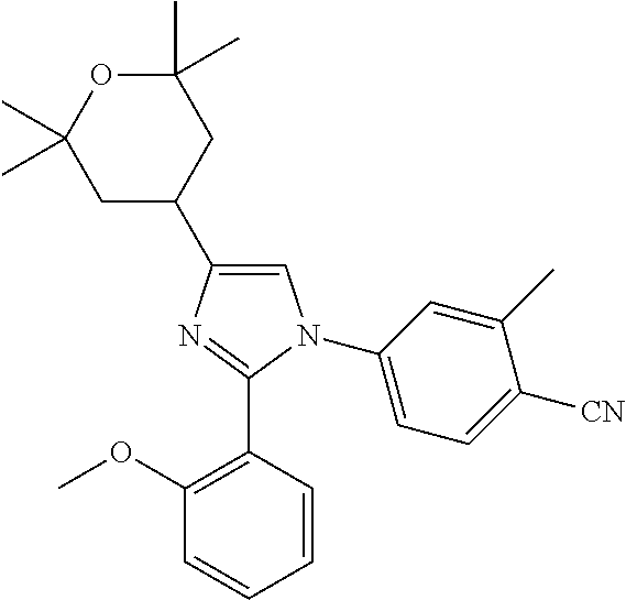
C1=C(C2CC(C)(C)OC(C)(C)C2)N=C(C2=C(OC)C=CC=C2)N1C1=CC=C([CN])C(C)=C1
